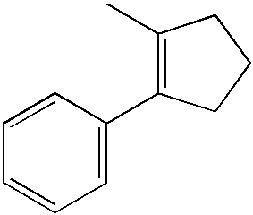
C1=CC=CC=C1C1=C(C)CCC1
